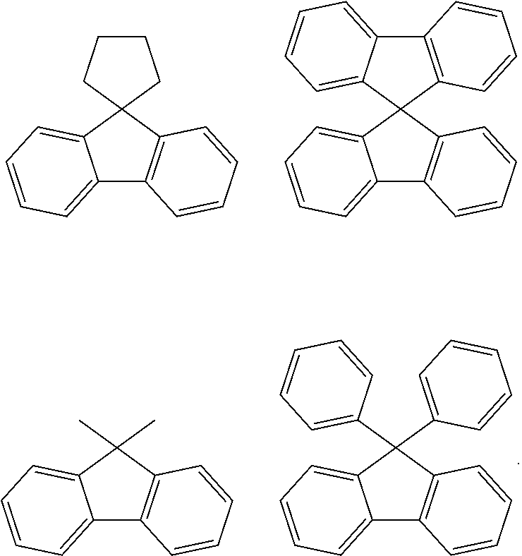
C12=CC=CC=C1C1(C3=C2C=CC=C3)CCCC1.C12=CC=CC=C1C1(C3=C2C=CC=C3)C2=C(C3=CC=CC=C31)C=CC=C2.C12=CC=CC=C1C(C)(C)C1=C2C=CC=C1.C12=CC=CC=C1C(C1=CC=CC=C1)(C1=CC=CC=C1)C1=C2C=CC=C1
